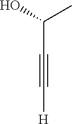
OC(C)C#C[H]
